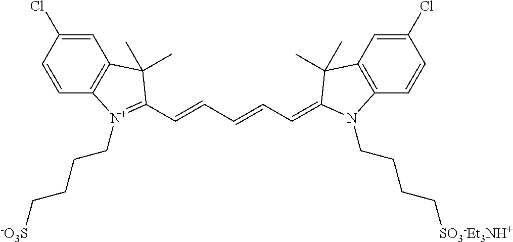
C1=C(Cl)C=CC2=C1C(C)(C)C(C=CC=CC=C1C(C)(C)C3=C(C=CC(Cl)=C3)N1CCCC[SO3-Et3NH+])=[N+]2CCCC[-O3S]
